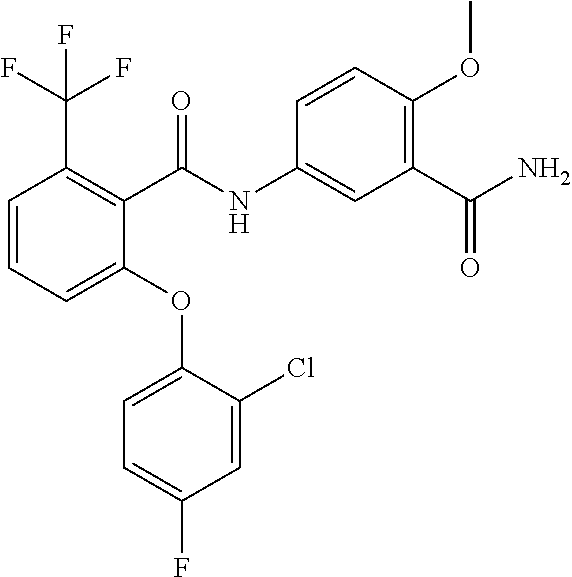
C1(OC2=CC=C(F)C=C2Cl)=CC=CC(C(F)(F)F)=C1C(NC1=CC(C(N)=O)=C(OC)C=C1)=O
